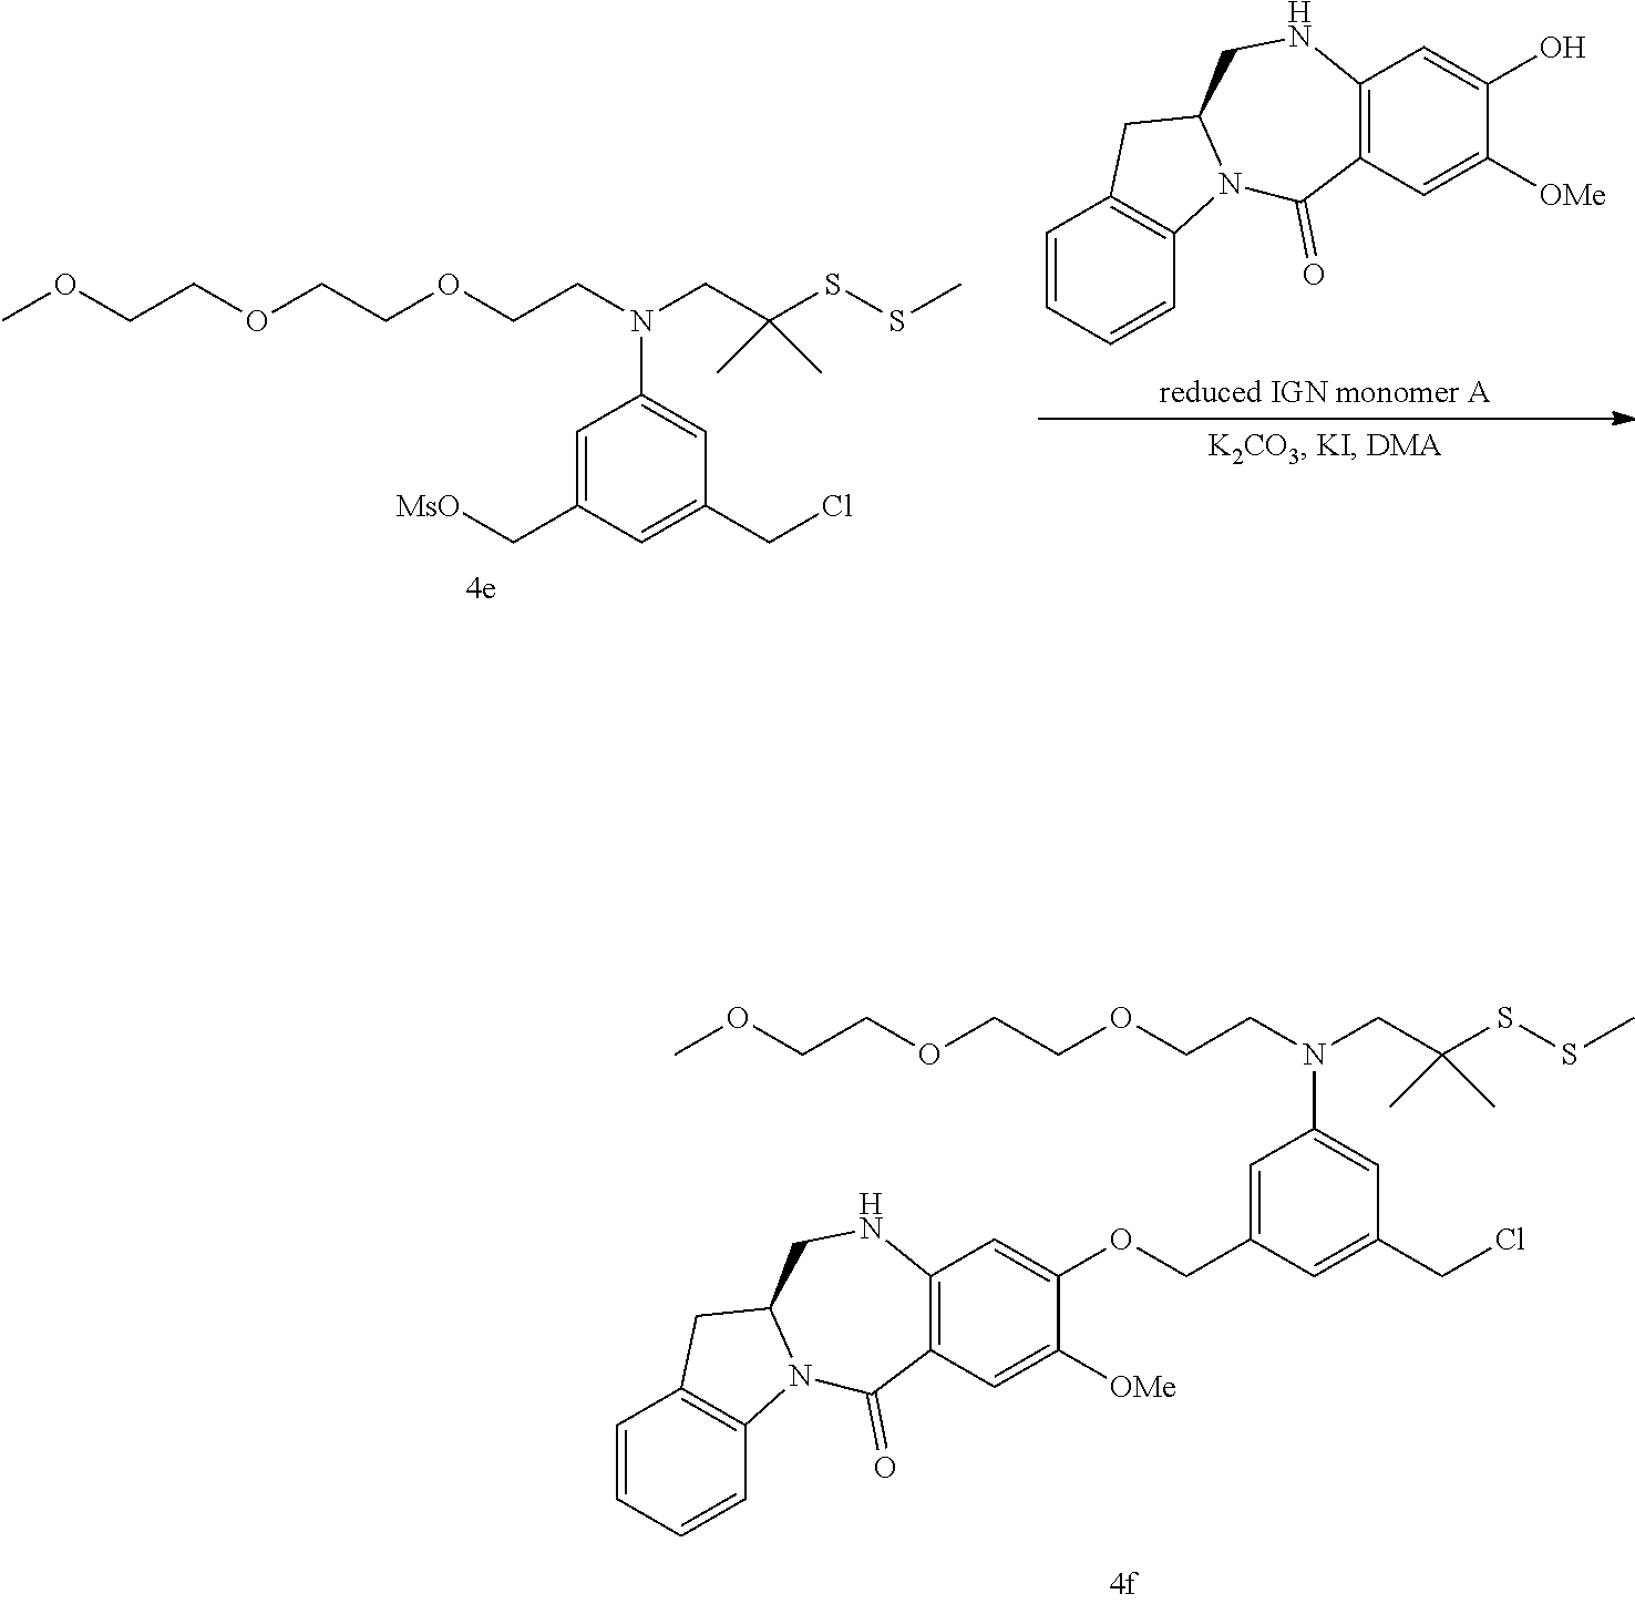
C1=C(COC2=CC3=C(C(=O)N4C5=C(C=CC=C5)CC4CN3)C=C2[OMe])C=C(CCl)C=C1N(CCOCCOCCOC)CC(SSC)(C)C.C1=C(C[MsO])C=C(CCl)C=C1N(CCOCCOCCOC)CC(SSC)(C)C.C1=CC=CC2=C1CC1N2C(=O)C2=C(NC1)C=C(O)C([OMe])=C2
